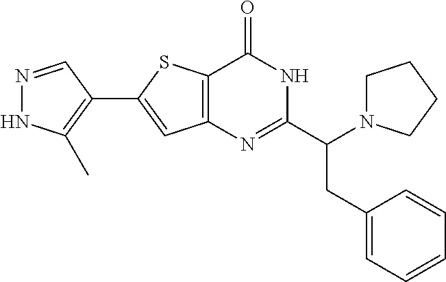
N1=CC(C2=CC3=C(S2)C(=O)NC(C(N2CCCC2)CC2=CC=CC=C2)=N3)=C(C)N1
